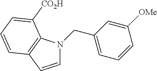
C1=CC2=C(N1CC1=CC=CC([OMe])=C1)C([CO2H])=CC=C2
